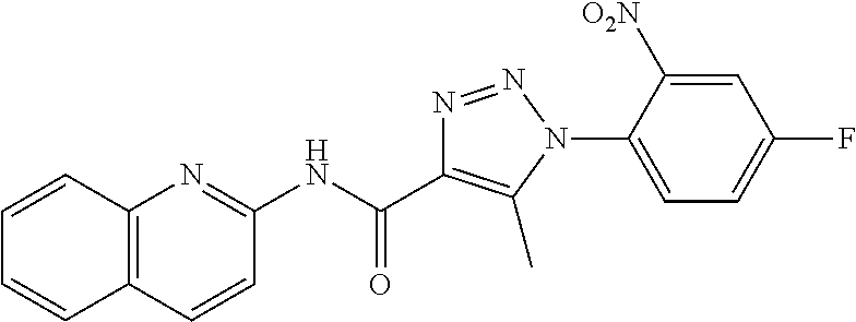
N(C(=O)C1=C(C)N(C2=CC=C(F)C=C2[O2N])N=N1)C1=NC2=C(C=C1)C=CC=C2
